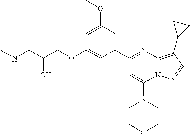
C1=C(OC)C=C(C2=NC3=C(C4CC4)C=NN3C(N3CCOCC3)=C2)C=C1OCC(CNC)O
